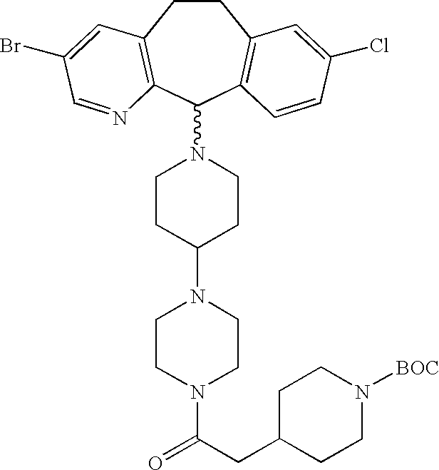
C1CC(N2CCN(C(CC3CCN([BOC])CC3)=O)CC2)CCN1C1C2=C(CCC3=C1C=CC(Cl)=C3)C=C(Br)C=N2
